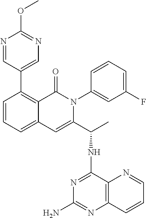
C1=CC=C2C(=C1C1=CN=C(OC)N=C1)C(=O)N(C1=CC(F)=CC=C1)C(C(NC1=NC(N)=NC3=C1N=CC=C3)C)=C2
